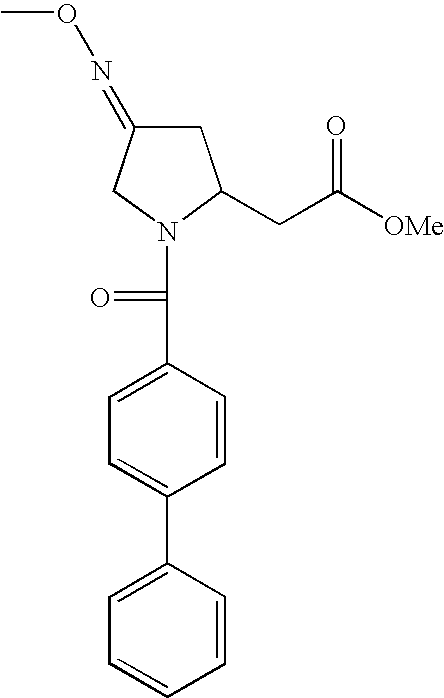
C1=C(C2=CC=C(C(=O)N3C(CC([OMe])=O)CC(=NOC)C3)C=C2)C=CC=C1
